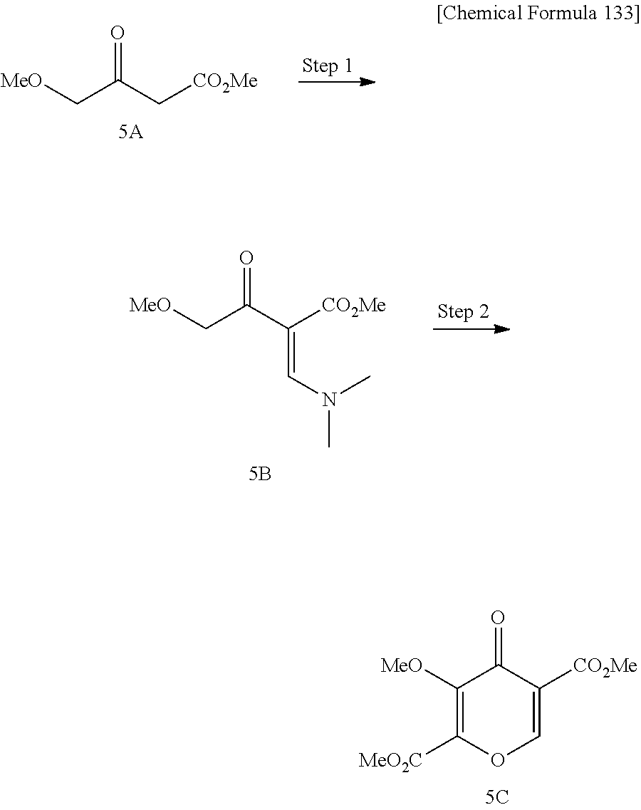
[MeO]CC(C[CO2Me])=O.[MeO]CC(C([CO2Me])=CN(C)C)=O.C1([MeO])=C([MeO2C])OC=C([CO2Me])C1=O
